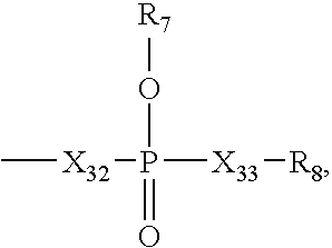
C[X32]P([X33][R8])(=O)O[R7]
